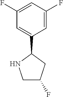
C1=C(C2NCC(F)C2)C=C(F)C=C1F
